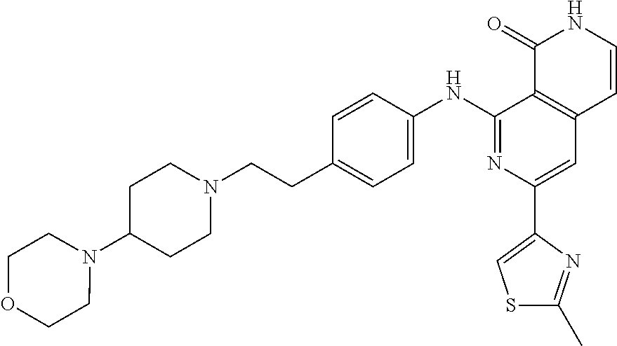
C12=C(C=CNC1=O)C=C(C1=CSC(C)=N1)N=C2NC1=CC=C(CCN2CCC(N3CCOCC3)CC2)C=C1
